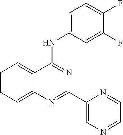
C1=CC=C2C(=C1)C(NC1=CC=C(F)C(F)=C1)=NC(C1=CN=CC=N1)=N2
